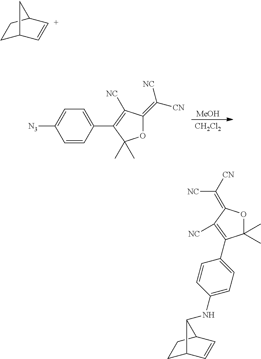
[N3]C1=CC=C(C2=C([NC])C(=C([CN])[NC])OC2(C)C)C=C1.[MeOH].[CH2Cl2].C1C2C=[C+]C(C1)C2.C1=CC(NC2C3CCC2C=C3)=CC=C1C1=C([NC])C(=C([CN])[NC])OC1(C)C
